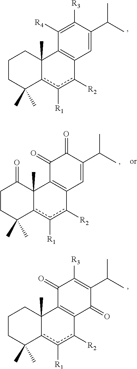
C1CC(C)(C)c2c([R1])c([R2])C3=C(C2(C)C1)C([R4])=C([R3])C(C(C)C)=C3.C1CC(C)(C)c2c([R1])c([R2])C3=C(C2(C)C1=O)C(=O)C(=O)C(C(C)C)=C3.C1CC(C)(C)c2c([R1])c([R2])C3=C(C2(C)C1)C(=O)C([R3])=C(C(C)C)C3=O
